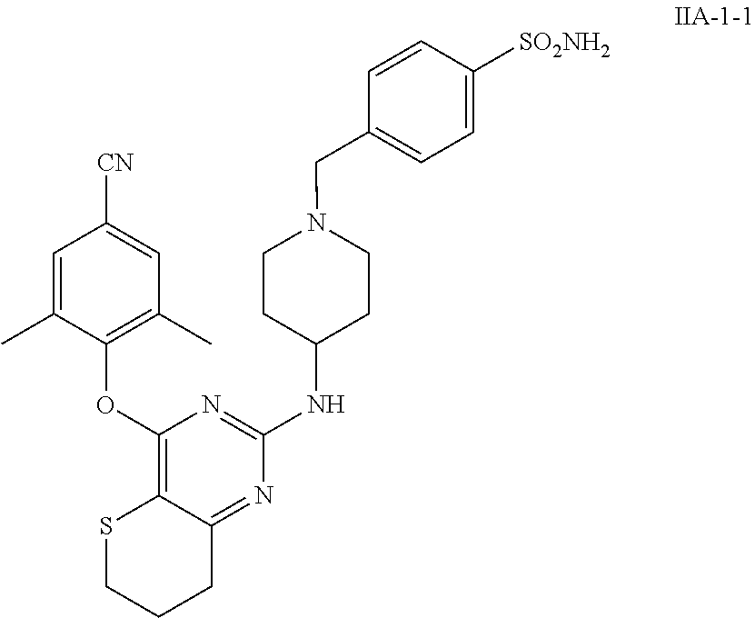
C1=C(C)C(OC2=C3C(=NC(NC4CCN(CC5=CC=C([SO2NH2])C=C5)CC4)=N2)CCCS3)=C(C)C=C1[CN]
